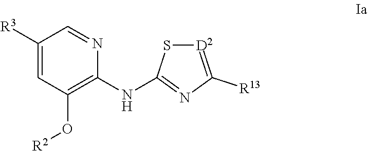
C1([R3])=CC(O[R2])=C(NC2=NC([R13])=[D2]S2)N=C1
